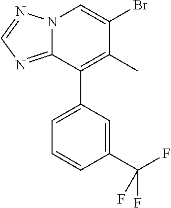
N12C(=NC=N1)C(C1=CC=CC(C(F)(F)F)=C1)=C(C)C(Br)=C2
